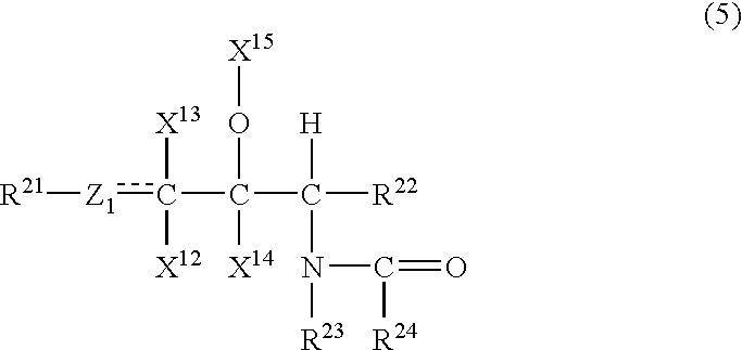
[R21][Z1]c(C(C([R22])([H])N([R23])C(=O)[R24])(O[X15])[X14])([X13])[X12]
